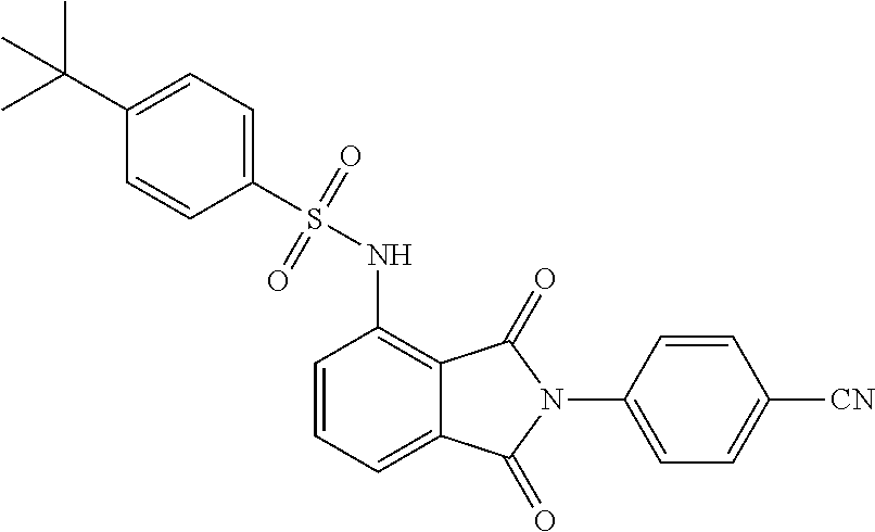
C1(N2C(=O)C3=C(NS(=O)(=O)C4=CC=C(C(C)(C)C)C=C4)C=CC=C3C2=O)=CC=C([CN])C=C1
